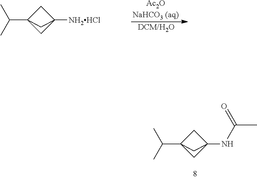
[Ac2ONaHCO3 (aq)].[DCM/H2O].C12(C(C)C)CC([NH2HCl])(C1)C2.C12(C(C)C)CC(NC(C)=O)(C1)C2
